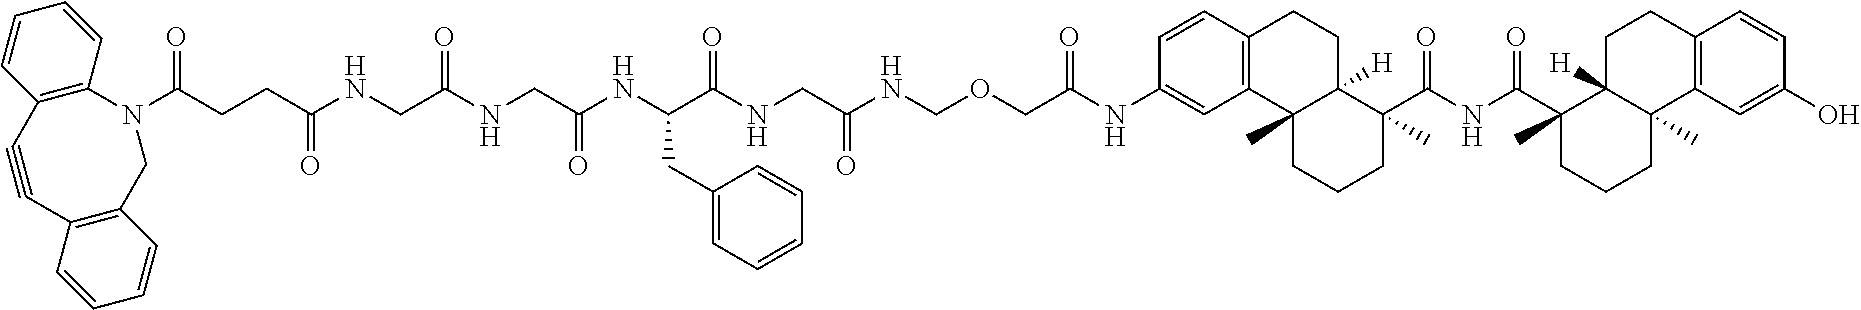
C1=CC2=C(C=C1NC(COCNC(CNC(C(NC(CNC(CNC(CCC(N1CC3=C(C#CC4=C1C=CC=C4)C=CC=C3)=O)=O)=O)=O)CC1=CC=CC=C1)=O)=O)=O)C1(C)C([H])(CC2)C(C(=O)NC(=O)C2(C)CCCC3(C)C2([H])CCC2=C3C=C(O)C=C2)(C)CCC1
